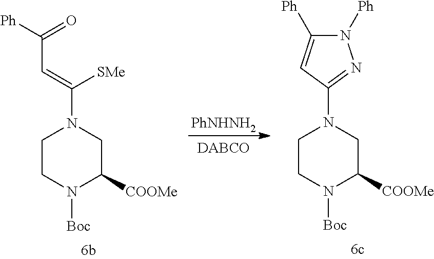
C1CN([Boc])C([COOMe])CN1C(=CC([Ph])=O)[SMe].[PhNHNH2].C1CN([Boc])C([COOMe])CN1C1=NN([Ph])C([Ph])=C1
